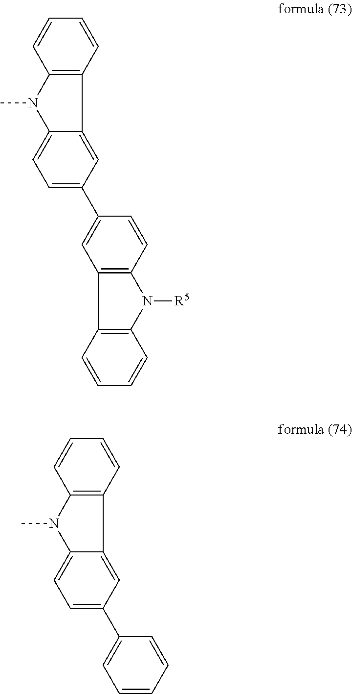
C1=CC2=C(C=C1)C1=CC(C3=CC4=C(C=C3)N([R5])C3=C4C=CC=C3)=CC=C1N2C.C1=CC2=C(C=C1)C1=CC(C3=CC=CC=C3)=CC=C1N2C
